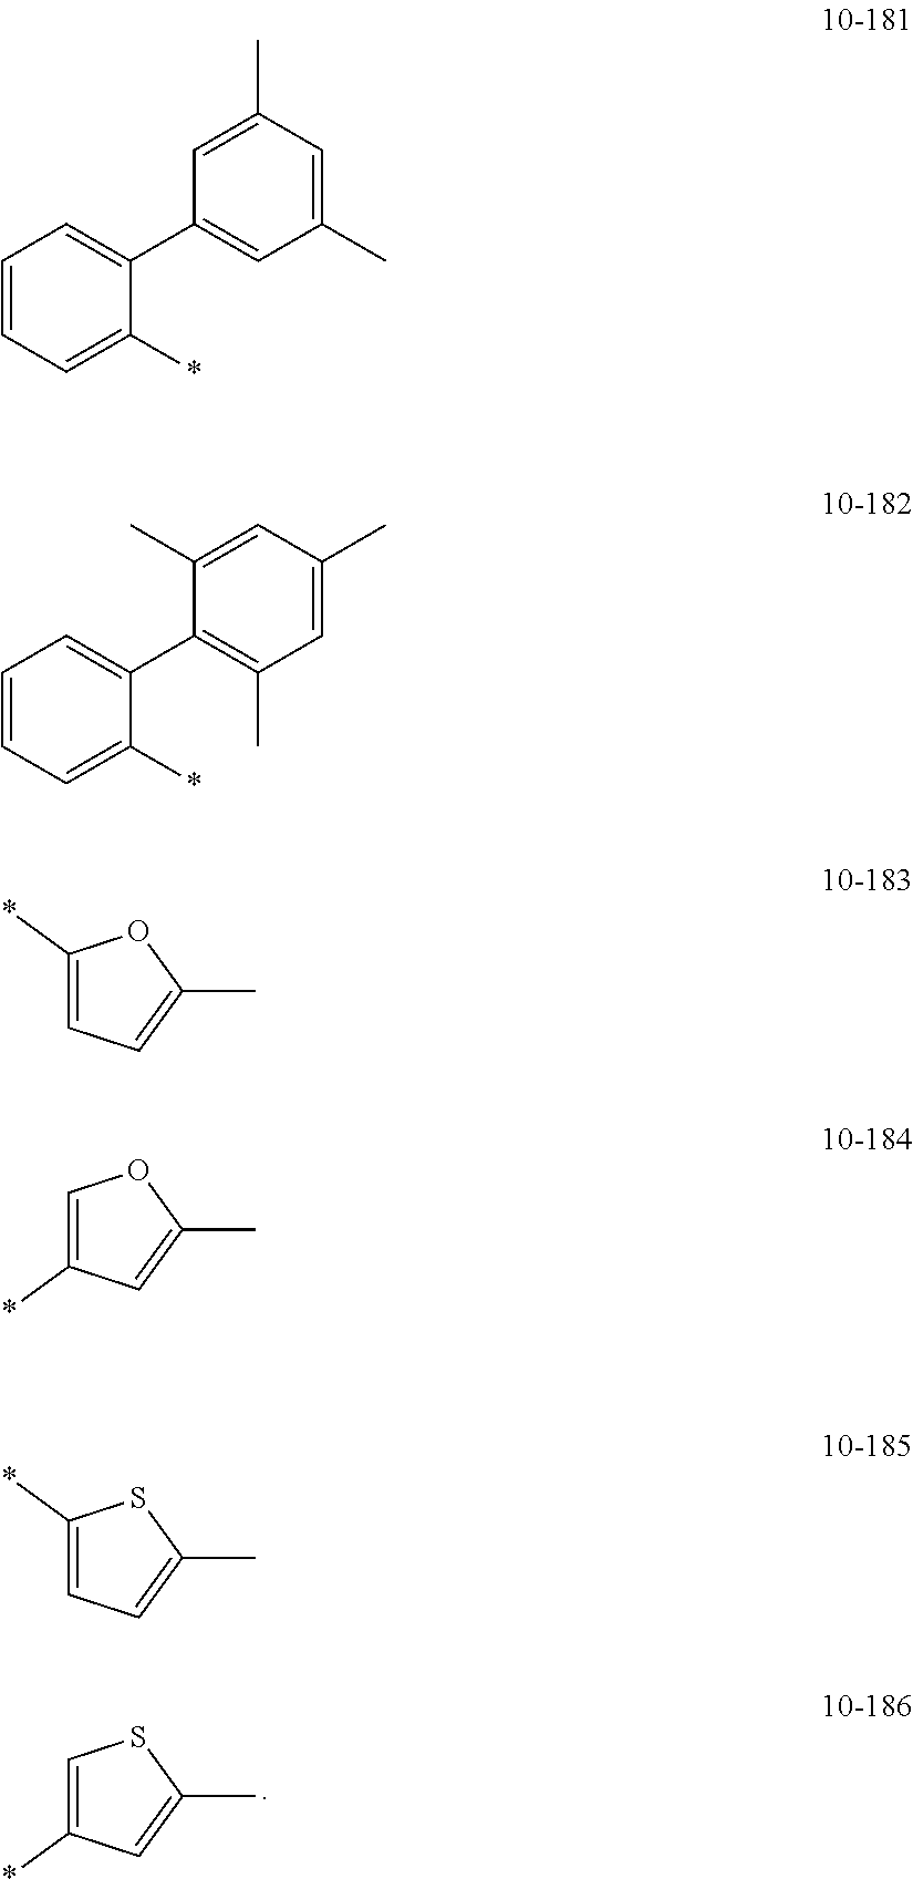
C1=CC=C(*)C(C2=CC(C)=CC(C)=C2)=C1.C1=C(*)C=C(C)S1.C1=CC=C(*)C(C2=C(C)C=C(C)C=C2C)=C1.C1(*)=CC=C(C)O1.C1=C(*)C=C(C)O1.C1(*)=CC=C(C)S1
